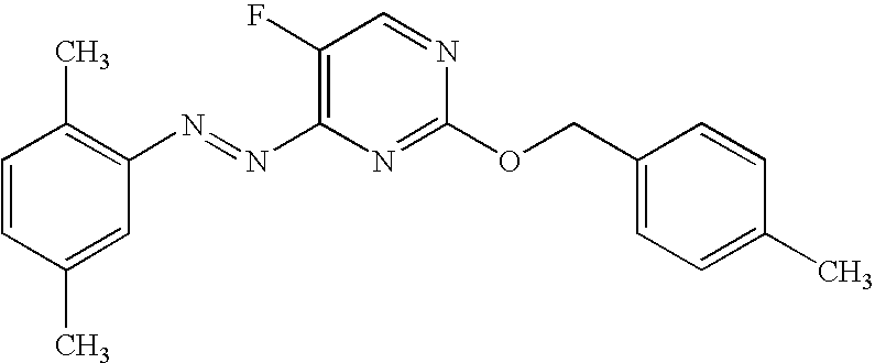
N(C1=C(F)C=NC(OCC2=CC=C(C)C=C2)=N1)=NC1=C(C)C=CC(C)=C1
